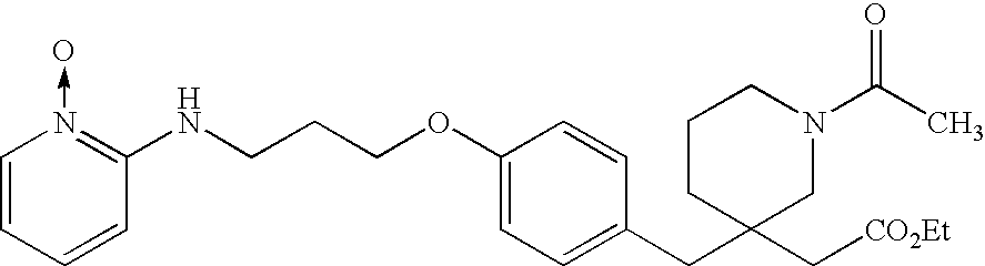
C1=C(CC2(C[CO2Et])CN(C(C)=O)CCC2)C=CC(OCCCNC2=N(->O)C=CC=C2)=C1
